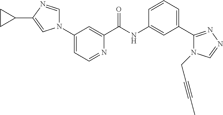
N1(C2=CC=NC(C(NC3=CC(C4=NN=CN4CC#CC)=CC=C3)=O)=C2)C=NC(C2CC2)=C1
